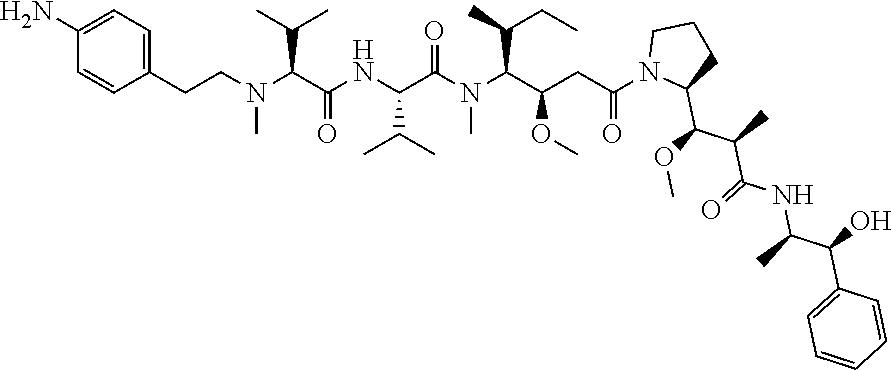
C1(N)=CC=C(CCN(C)C(C(C)C)C(NC(C(C)C)C(=O)N(C)C(C(OC)CC(=O)N2C(C(OC)C(C)C(=O)NC(C)C(O)C3=CC=CC=C3)CCC2)C(C)CC)=O)C=C1
